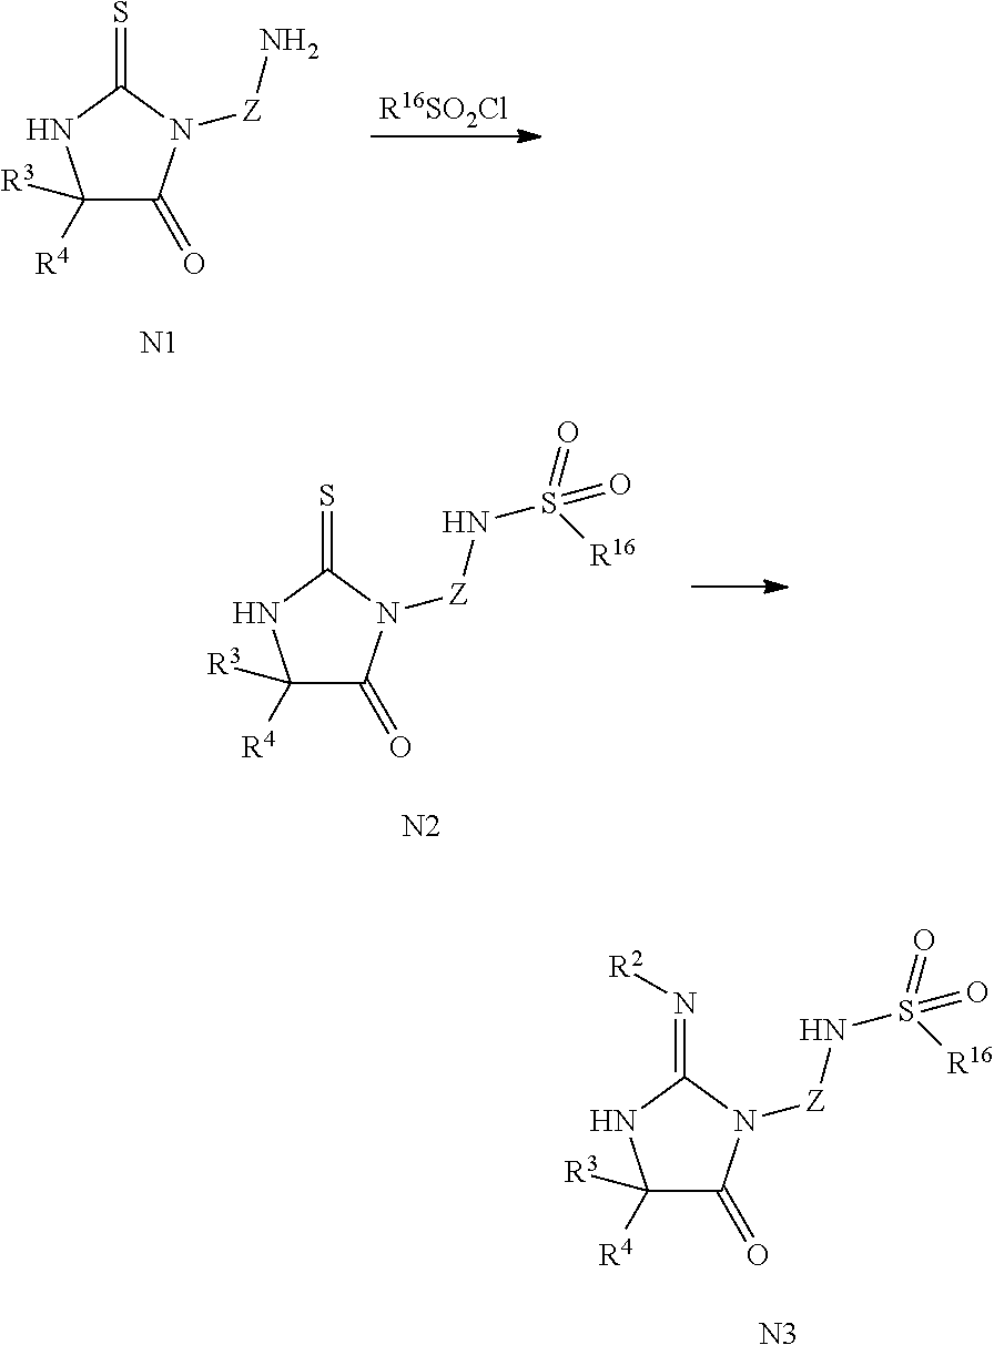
C1([R4])([R3])C(=O)N([Z]N)C(=S)N1.[N1].[R16SO2Cl].C1([R4])([R3])C(=O)N([Z]NS(=O)([R16])=O)C(=S)N1.[N2].C1([R4])([R3])C(=O)N([Z]NS(=O)([R16])=O)C(=N[R2])N1.[N3]
